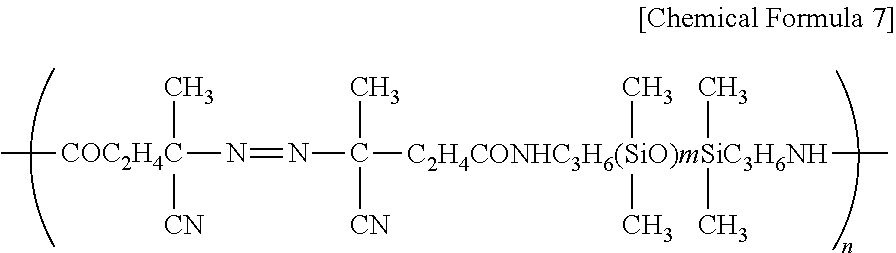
C[COC2H4C](N=NC([C2H4CONHC3H6(SiO)mSiC3H6NH](C)(C)(C)(C)C)(C)[CN])(C)[CN]
